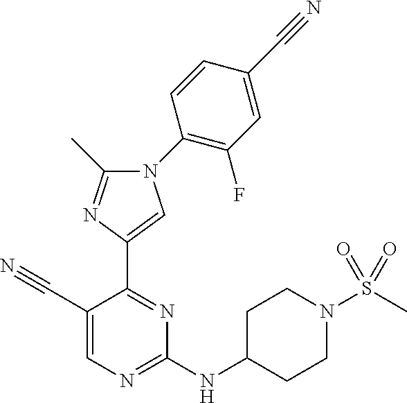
C1(NC2CCN(S(C)(=O)=O)CC2)=NC=C(C#N)C(C2=CN(C3=C(F)C=C(C#N)C=C3)C(C)=N2)=N1
